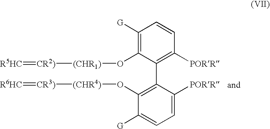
C1([PORR])=CC=C([G])C(O[(CHR4)][CR3)]=[R6HC])=C1C1=C([PORR])C=CC([G])=C1O[(CHR1)][CR2)]=[R5HC]
